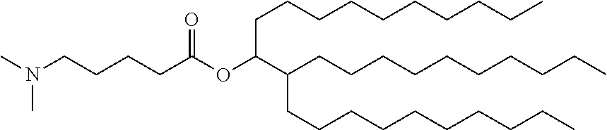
CN(CCCCC(OC(CCCCCCCCCC)C(CCCCCCCCCC)CCCCCCCCCC)=O)C
